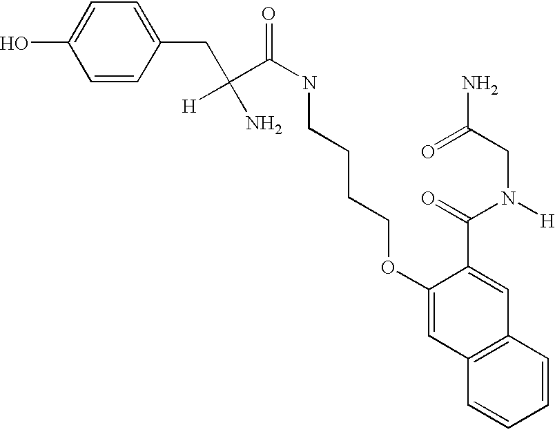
C(C(C(NCCCCOC1=CC2=C(C=C1C(=O)N([H])CC(N)=O)C=CC=C2)=O)(N)[H])C1=CC=C(O)C=C1
